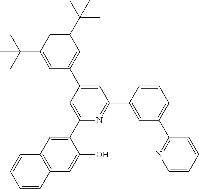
C1(C(C)(C)C)=CC(C(C)(C)C)=CC(C2=CC(C3=CC(C4=NC=CC=C4)=CC=C3)=NC(C3=CC4=C(C=C3O)C=CC=C4)=C2)=C1
